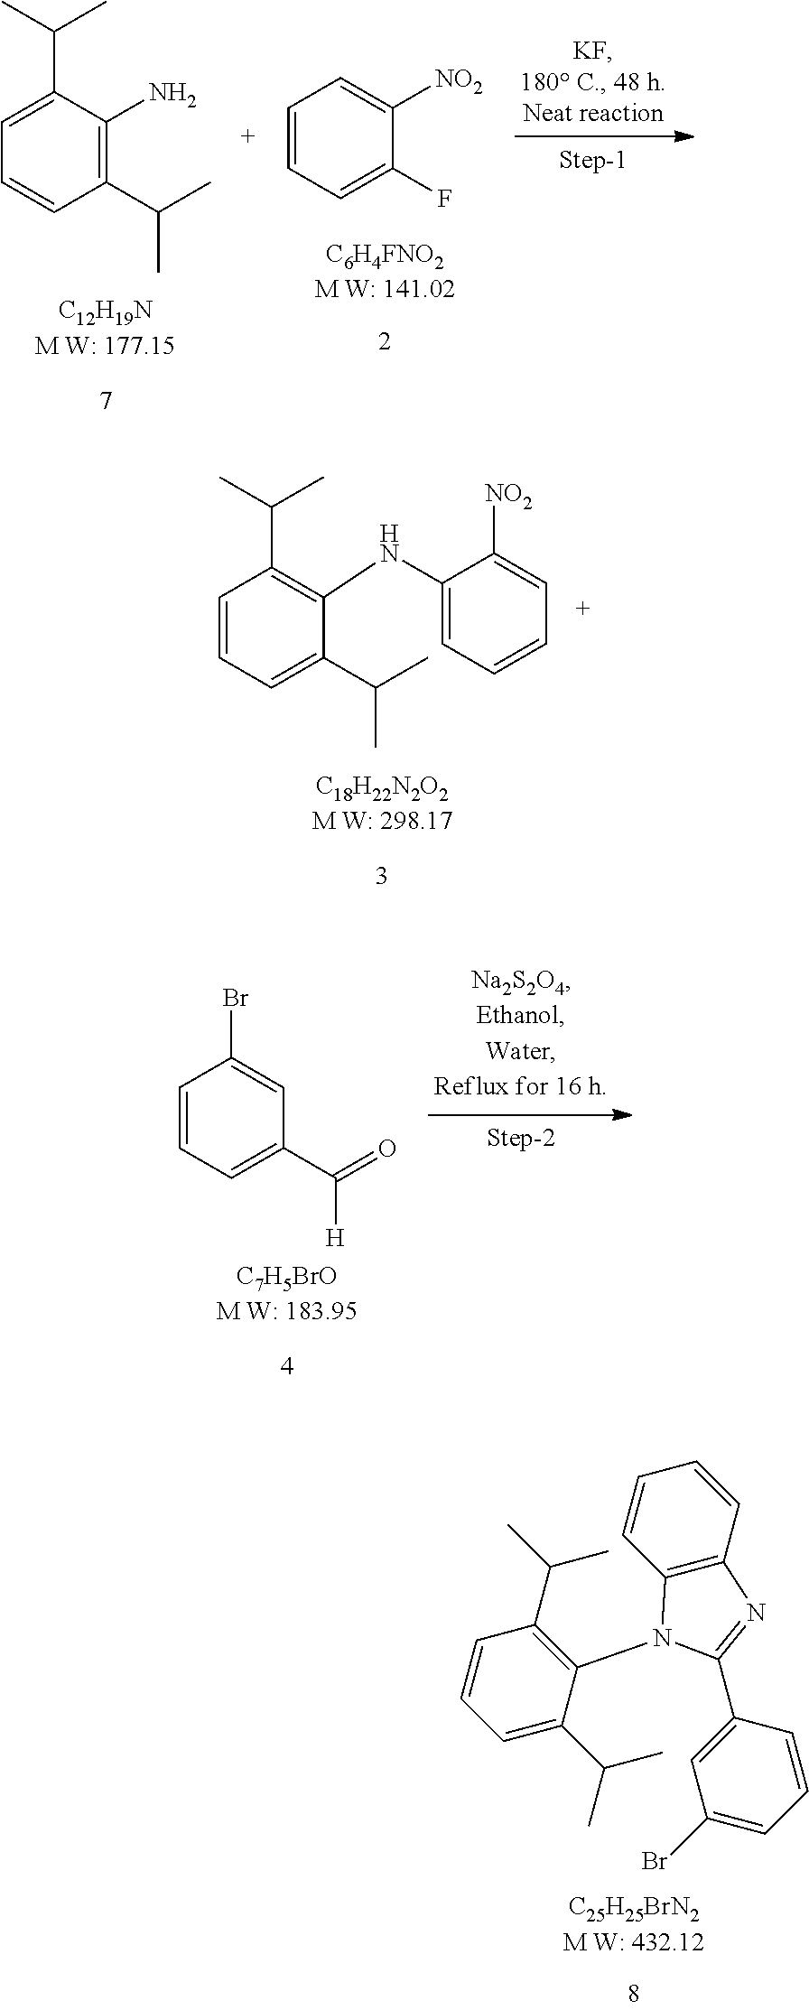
C1(F)=CC=CC=C1[NO2].C1(C(C)C)=C(N)C(C(C)C)=CC=C1.C1(C(C)C)=CC=CC(C(C)C)=C1NC1=CC=CC=C1[NO2].C1(C(=O)[H])=CC=CC(Br)=C1.C1=CC(C2=NC3=C(C=CC=C3)N2C2=C(C(C)C)C=CC=C2C(C)C)=CC(Br)=C1
